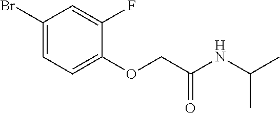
C1(Br)=CC=C(OCC(NC(C)C)=O)C(F)=C1
